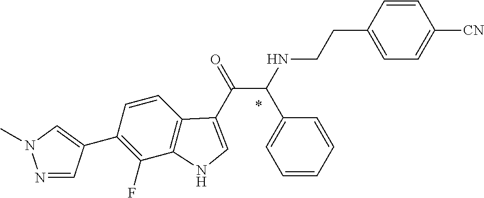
N1=CC(C2=C(F)C3=C(C=C2)C(C(=O)C(NCCC2=CC=C([CN])C=C2)C2=CC=CC=C2)=CN3)=CN1C
